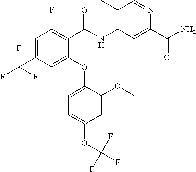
C1=C(C(F)(F)F)C=C(OC2=CC=C(OC(F)(F)F)C=C2OC)C(C(NC2=C(C)C=NC(C(N)=O)=C2)=O)=C1F
